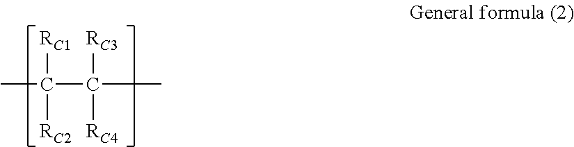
C(C(C)([RC3])[RC4])(C)([RC1])[RC2]
